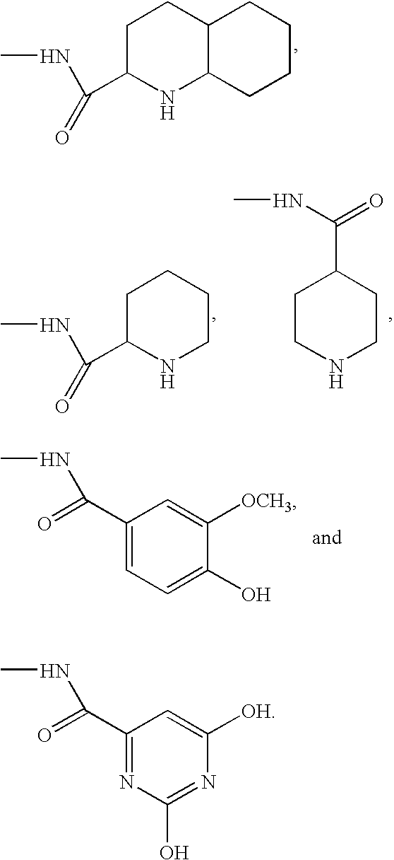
CNC(=O)C1NC2C(CC1)CCCC2.CNC(=O)C1NCCCC1.C1NCCC(C(NC)=O)C1.C1(C(=O)NC)=CC=C(O)C([OCH3])=C1.C1(C(=O)NC)=NC(O)=NC([OH])=C1
